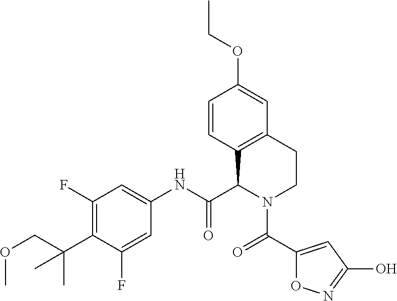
C1=CC2=C(C=C1OCC)CCN(C(C1=CC(O)=NO1)=O)C2C(NC1=CC(F)=C(C(COC)(C)C)C(F)=C1)=O
